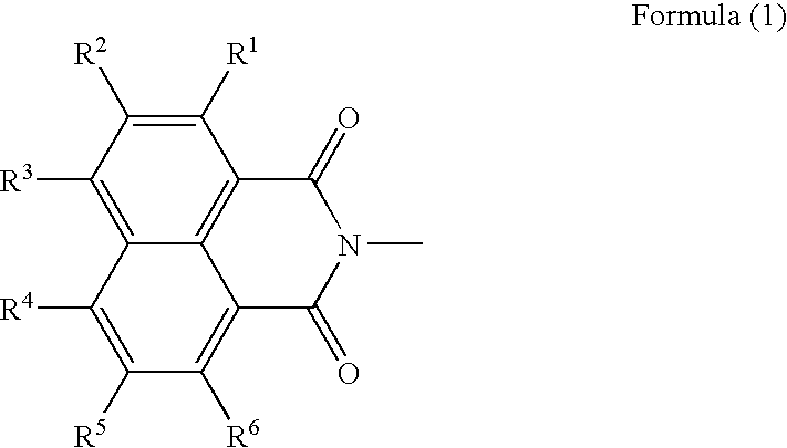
C1([R3])=C2C3=C(C([R1])=C1[R2])C(=O)N(C)C(=O)C3=C([R6])C([R5])=C2[R4]
